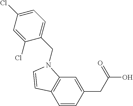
C1=CC(CC(O)=O)=CC2=C1C=CN2CC1=CC=C(Cl)C=C1Cl
